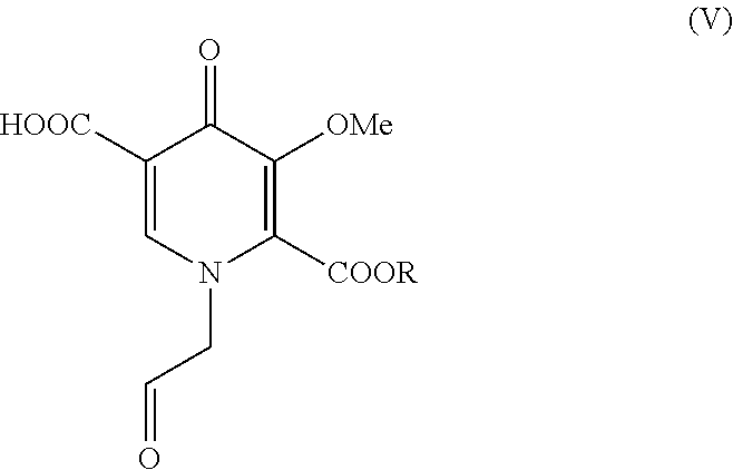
C1([HOOC])=CN(CC=O)C([COOR])=C([OMe])C1=O
